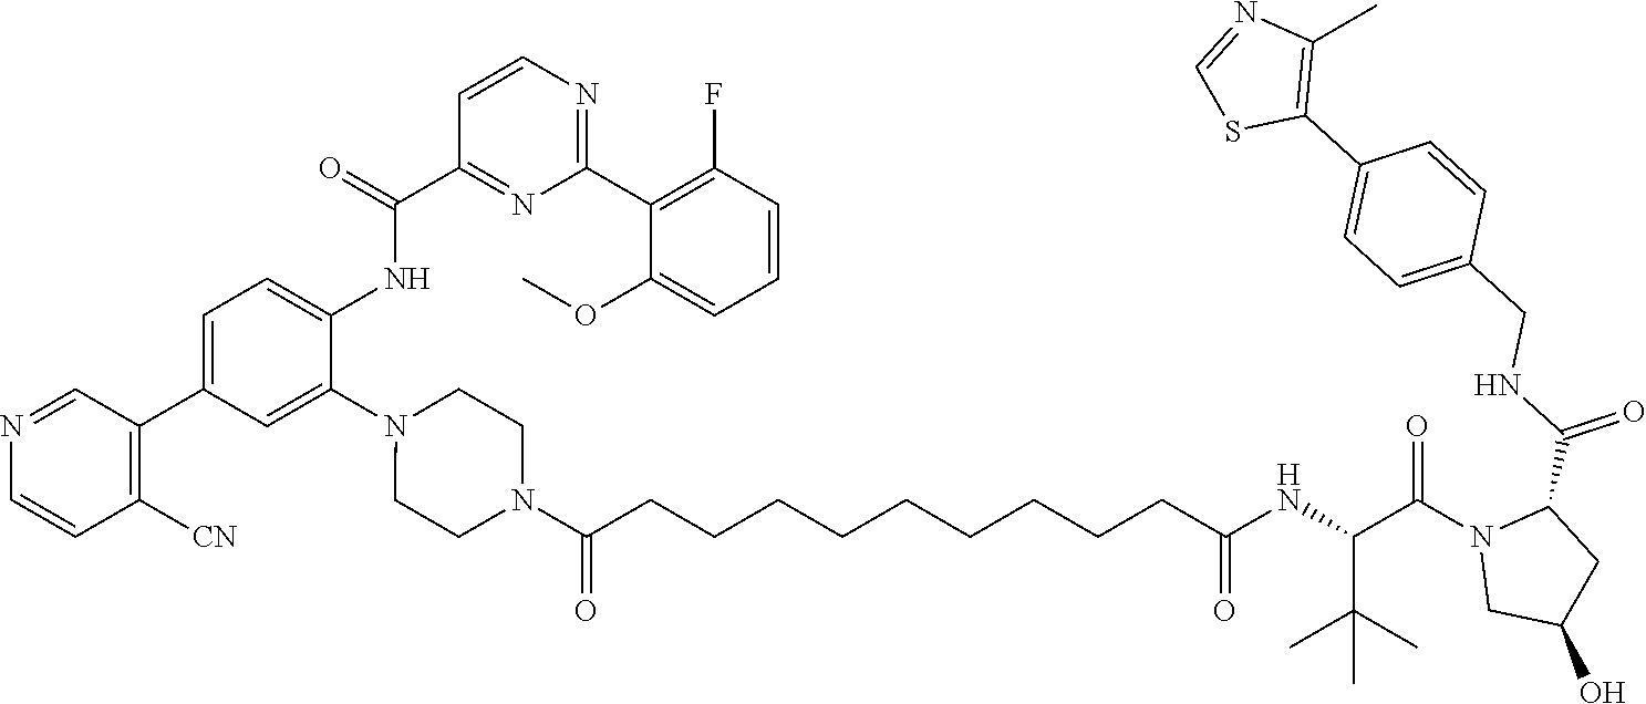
N1=CC(C2=CC=C(NC(C3=NC(C4=C(F)C=CC=C4OC)=NC=C3)=O)C(N3CCN(C(CCCCCCCCCC(NC(C(N4CC(O)CC4C(NCC4=CC=C(C5=C(C)N=CS5)C=C4)=O)=O)C(C)(C)C)=O)=O)CC3)=C2)=C([CN])C=C1
